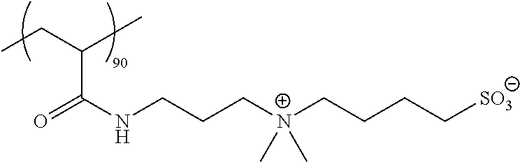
C(C)C(C)C(NCCC[N+](CCCC[SO3])(C)C)=O
